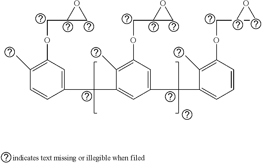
C1(C)=C(OCC2CO2)C=C(CC2=CC(CC3=CC=CC(OCC4CO4)=C3C)=CC(OCC3CO3)=C2C)C=C1
